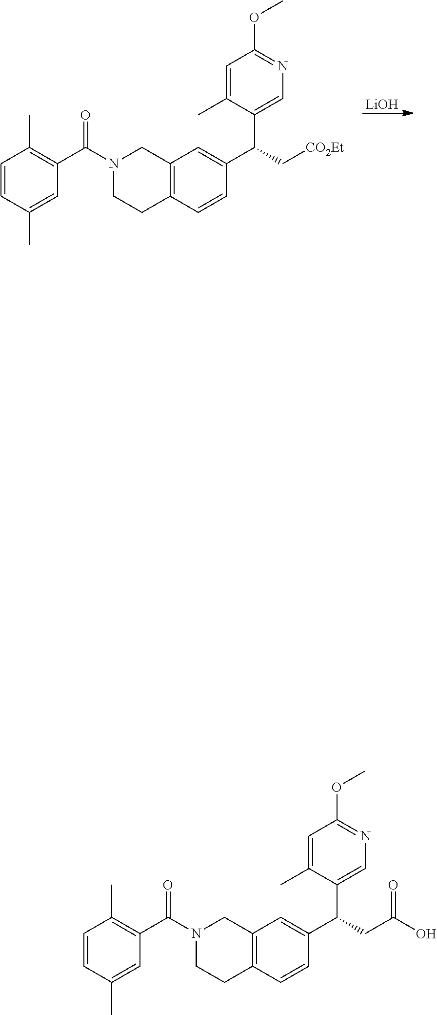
C12=C(C=CC(C(C[CO2Et])C3=CN=C(OC)C=C3C)=C1)CCN(C(=O)C1=C(C)C=CC(C)=C1)C2.[LiOH].C12=C(C=CC(C(CC(=O)O)C3=CN=C(OC)C=C3C)=C1)CCN(C(=O)C1=C(C)C=CC(C)=C1)C2
